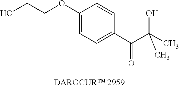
C1(OCCO)=CC=C(C(C(C)(O)C)=O)C=C1
